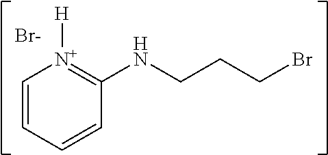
C1=CC=CC(NCCCBr)=[N+]1[H].[Br-]
